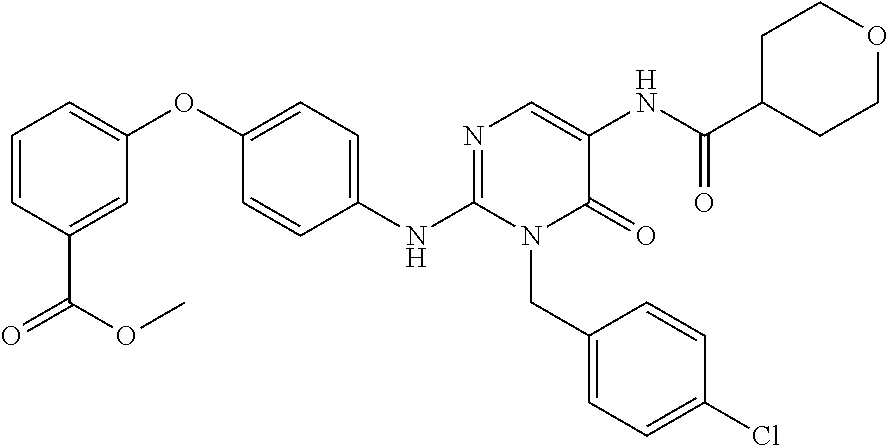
C1(NC2=NC=C(NC(C3CCOCC3)=O)C(=O)N2CC2=CC=C(Cl)C=C2)=CC=C(OC2=CC=CC(C(OC)=O)=C2)C=C1
